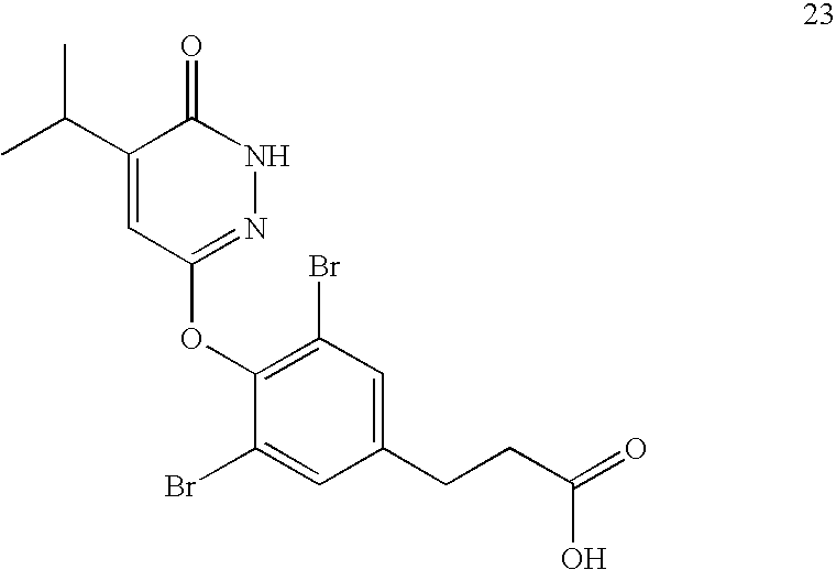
C1(OC2=NNC(=O)C(C(C)C)=C2)=C(Br)C=C(CCC(=O)O)C=C1Br
